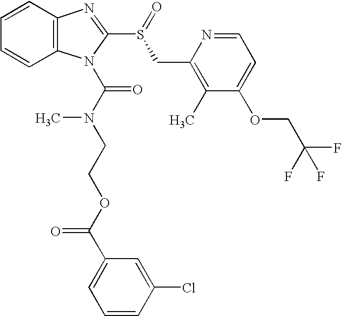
C12=C(C=CC=C1)N=C(S(=O)CC1=C(C)C(OCC(F)(F)F)=CC=N1)N2C(N(CCOC(C1=CC=CC(Cl)=C1)=O)C)=O
